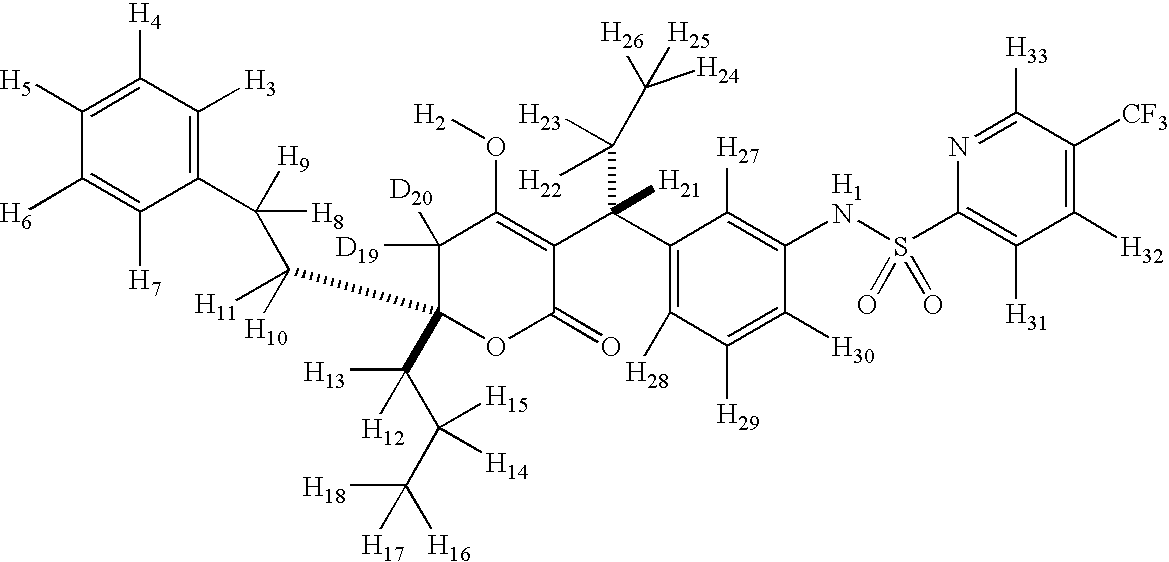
C1(C(C2=C(O[H2])C([D20])([D19])C(C([H11])([H10])C([H9])(C3=C([H3])C([H4])=C([H5])C([H6])=C3[H7])[H8])(C(C(C([H18])([H17])[H16])([H15])[H14])([H13])[H12])OC2=O)(C([H22])([H23])C([H26])([H25])[H24])[H21])=C([H28])C([H29])=C([H30])C(NS(C2=C([H31])C([H32])=C([CF3])C([H33])=N2)(=O)=O)=C1[H27]
